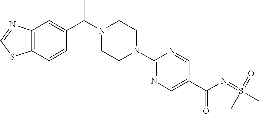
C12=C(C=CC(C(N3CCN(C4=NC=C(C(N=S(C)(=O)C)=O)C=N4)CC3)C)=C1)SC=N2
